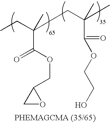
CCC(CC(C)(C)C(=O)OCCO)(C)C(OCC1CO1)=O
